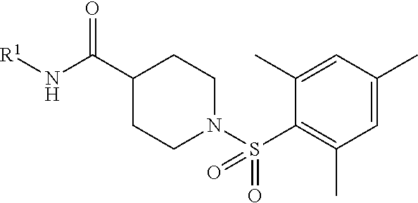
C1=C(C)C=C(C)C(S(N2CCC(C(N[R1])=O)CC2)(=O)=O)=C1C
